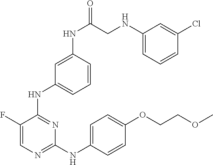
C1(F)=CN=C(NC2=CC=C(OCCOC)C=C2)N=C1NC1=CC=CC(NC(=O)CNC2=CC=CC(Cl)=C2)=C1
